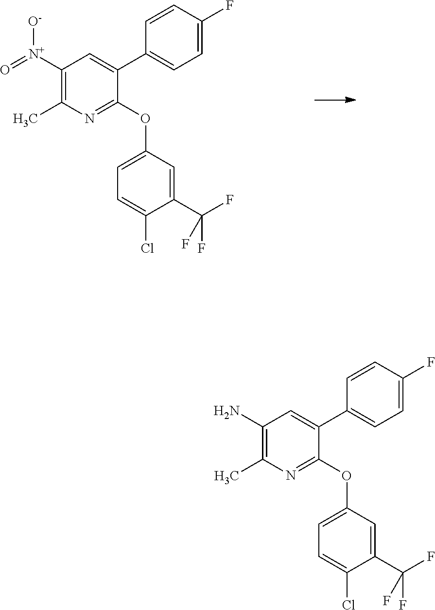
C1([N+](=O)[O-])=C(C)N=C(OC2=CC=C(Cl)C(C(F)(F)F)=C2)C(C2=CC=C(F)C=C2)=C1.C1(N)=C(C)N=C(OC2=CC=C(Cl)C(C(F)(F)F)=C2)C(C2=CC=C(F)C=C2)=C1
